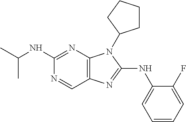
C1(NC(C)C)=NC2=C(C=N1)N=C(NC1=CC=CC=C1F)N2C1CCCC1
